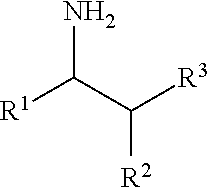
[R1]C(C([R3])[R2])N
